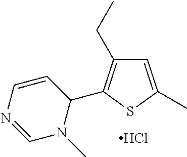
C1=C(C)SC(C2C=CN=CN2C)=C1CC.Cl
